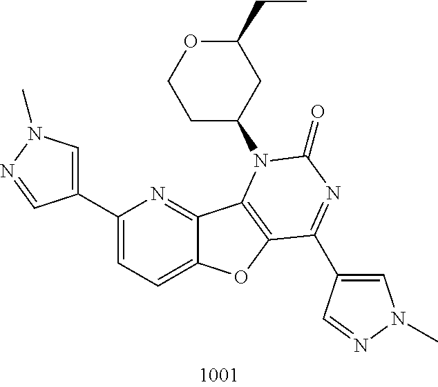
C1(C2=CN(C)N=C2)=CC=C2C(=N1)C1=C(O2)C(C2=CN(C)N=C2)=NC(=O)N1C1CC(CC)OCC1
